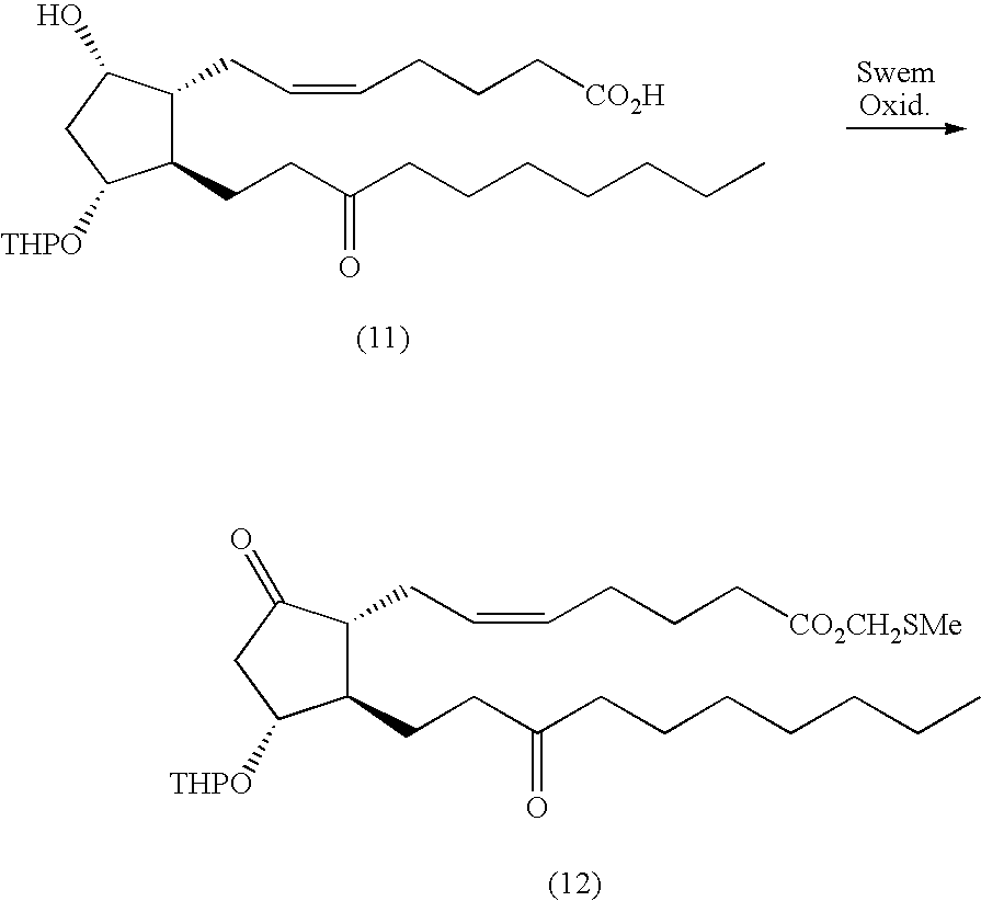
C1(CCC(CCCCCCC)=O)C(CC=CCCC[CO2H])C(O)CC1[THPO].C1(CCC(CCCCCCC)=O)C(CC=CCCC[CO2CH2SMe])C(=O)CC1[THPO]
